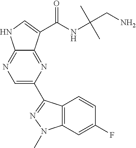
C1=C(C2=NN(C)C3=C2C=CC(F)=C3)N=C2C(=N1)NC=C2C(NC(C)(C)CN)=O
